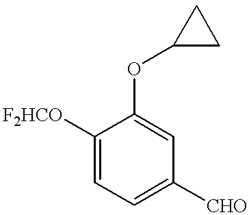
C1([F2HCO])=CC=C([CHO])C=C1OC1CC1
